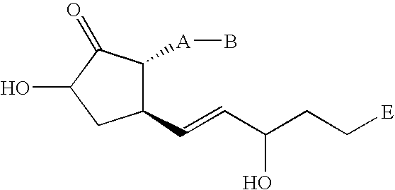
OC1CC(C=CC(CC[E])O)C([A]B)C1=O
